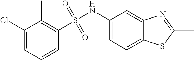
C1(Cl)=CC=CC(S(=O)(=O)NC2=CC=C3C(=C2)N=C(C)S3)=C1C
